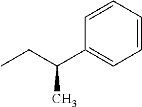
C1=CC=CC(C(CC)C)=C1
